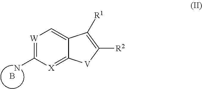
[W]1=C(N)[X]=C2C(=C1)C([R1])=C([R2])[V]2.B
